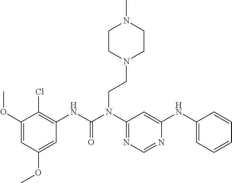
C1(OC)=CC(OC)=CC(NC(N(C2=NC=NC(NC3=CC=CC=C3)=C2)CCN2CCN(C)CC2)=O)=C1Cl
